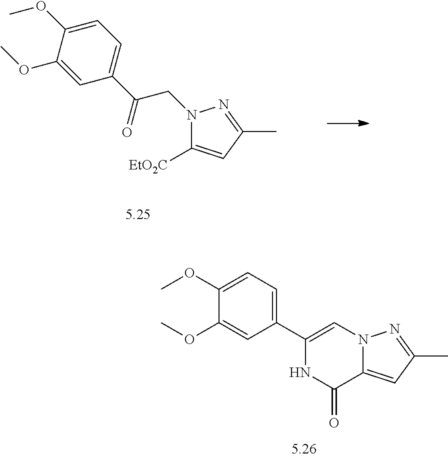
C1([EtO2C])=CC(C)=NN1CC(C1=CC=C(OC)C(OC)=C1)=O.C12=CC(C)=NN1C=C(C1=CC=C(OC)C(OC)=C1)NC2=O
